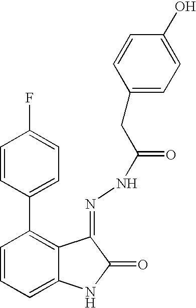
C1=CC=C2C(=C1C1=CC=C(F)C=C1)C(=NNC(CC1=CC=C(O)C=C1)=O)C(=O)N2
